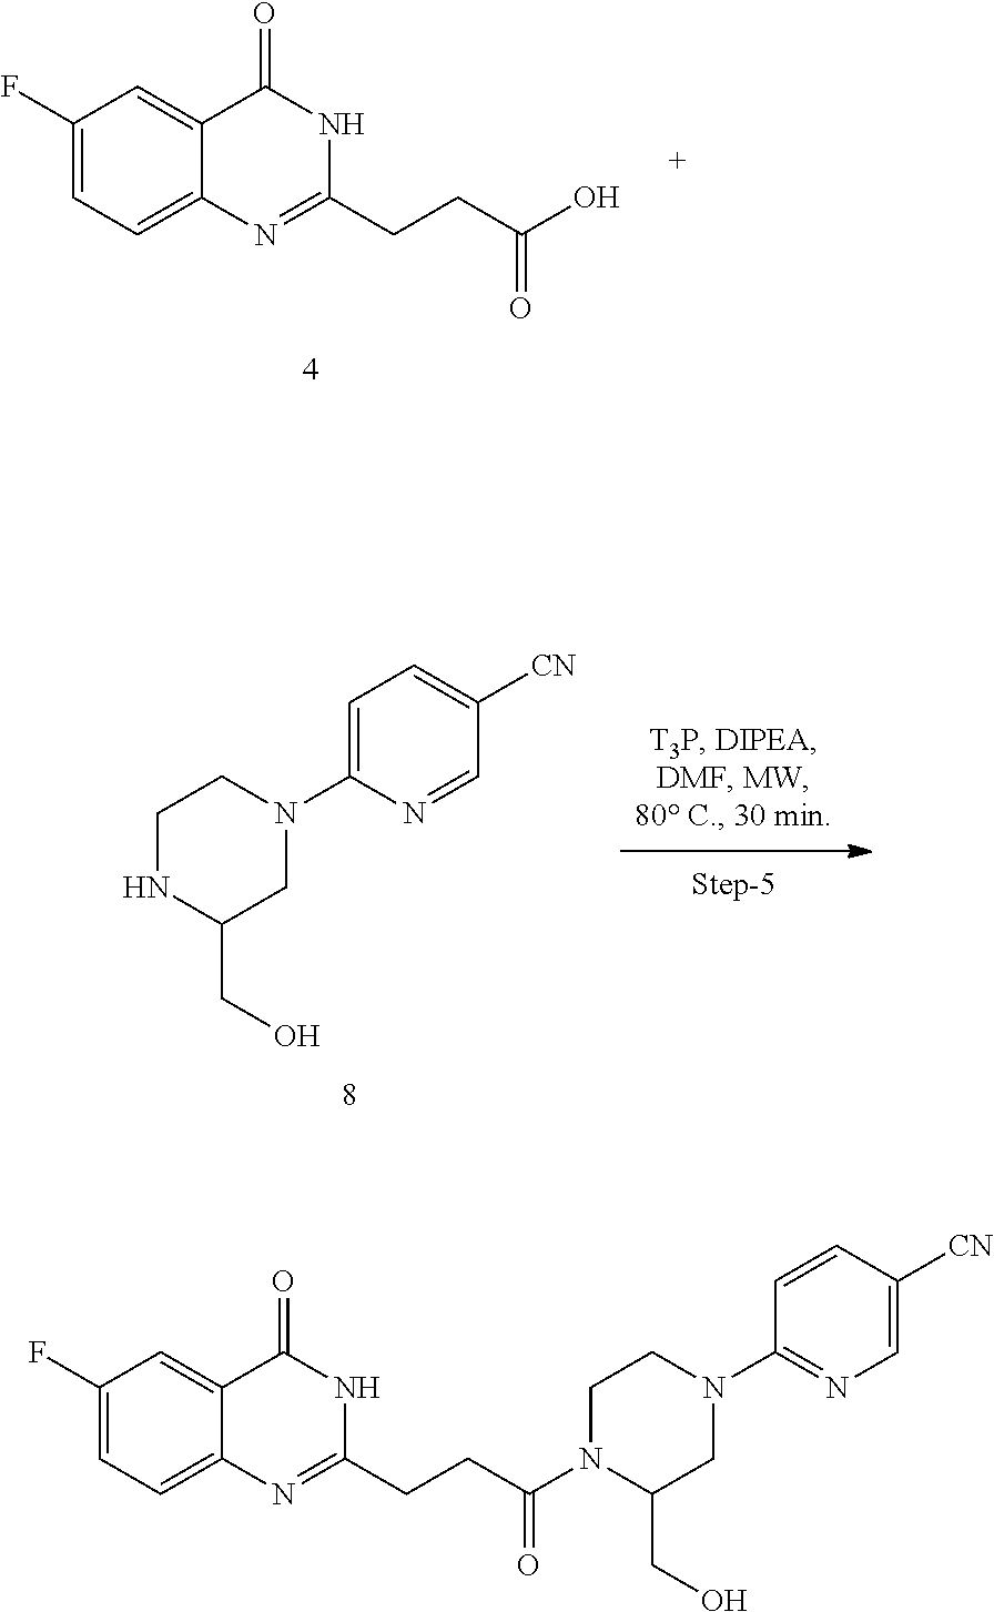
C1(F)=CC=C2C(=C1)C(=O)NC(CCC(O)=O)=N2.C1(CO)NCCN(C2=CC=C([CN])C=N2)C1.C1CN(C2=NC=C([CN])C=C2)CC(CO)N1C(CCC1=NC2=CC=C(F)C=C2C(=O)N1)=O
